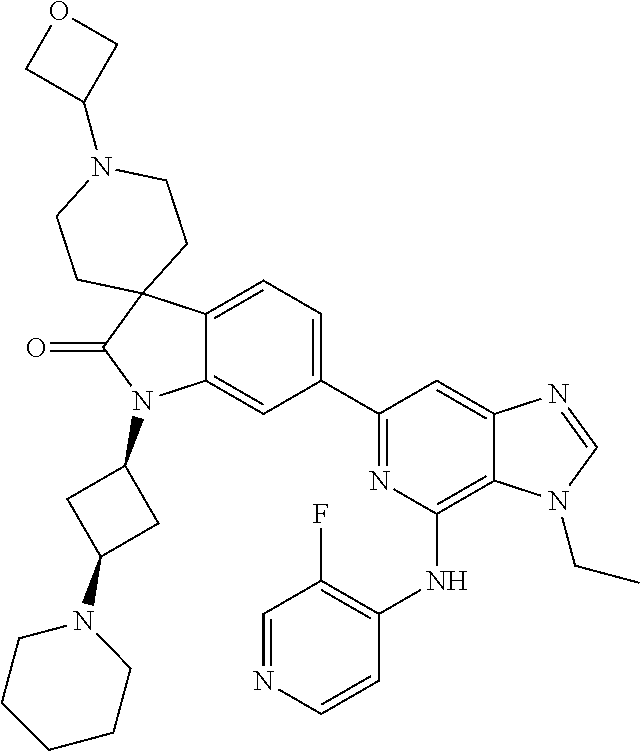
C12=CC=C(C3=NC(NC4=C(F)C=NC=C4)=C4C(=C3)N=CN4CC)C=C1N(C1CC(N3CCCCC3)C1)C(=O)C21CCN(C2COC2)CC1
